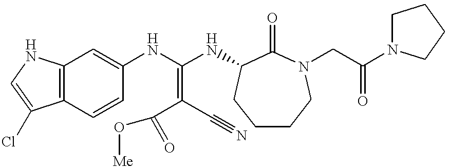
C12=C(C=CC(NC(NC3C(=O)N(CC(N4CCCC4)=O)CCCC3)=C(C(O[Me])=O)C#N)=C1)C(Cl)=CN2
